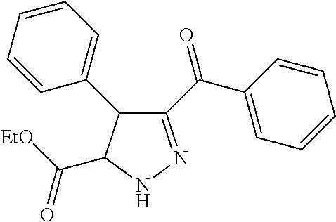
C1(C(C2=CC=CC=C2)=O)=NNC(C([EtO])=O)C1C1=CC=CC=C1
